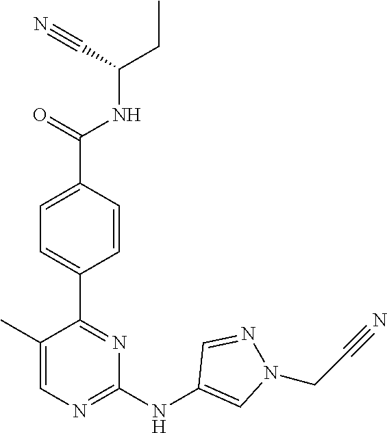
C(C(NC(C1=CC=C(C2=NC(NC3=CN(CC#N)N=C3)=NC=C2C)C=C1)=O)C#N)C
